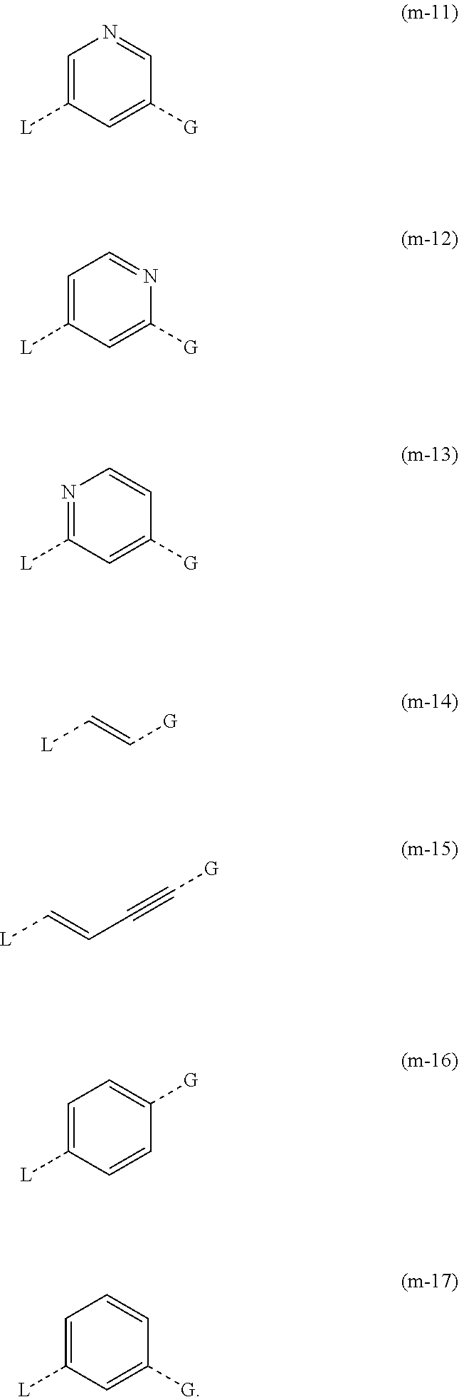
C1=C([L])C=C([G])C=N1.C1=C([L])C=C([G])N=C1.N1=C([L])C=C([G])C=C1.[L]C=C[G].[L]C=CC#C[G].C1=C([L])C=CC([G])=C1.C1=C([L])C=C([G])C=C1
